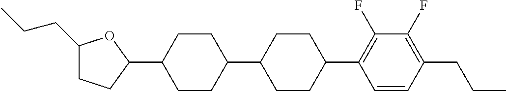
C1(CCC)CCC(C2CCC(C3CCC(C4=C(F)C(F)=C(CCC)C=C4)CC3)CC2)O1
